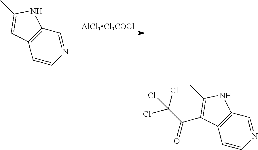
[AlCl3Cl3COCl].C12=C(C=CN=C1)C=C(C)N2.C12=C(C=CN=C1)C(C(C(Cl)(Cl)Cl)=O)=C(C)N2
